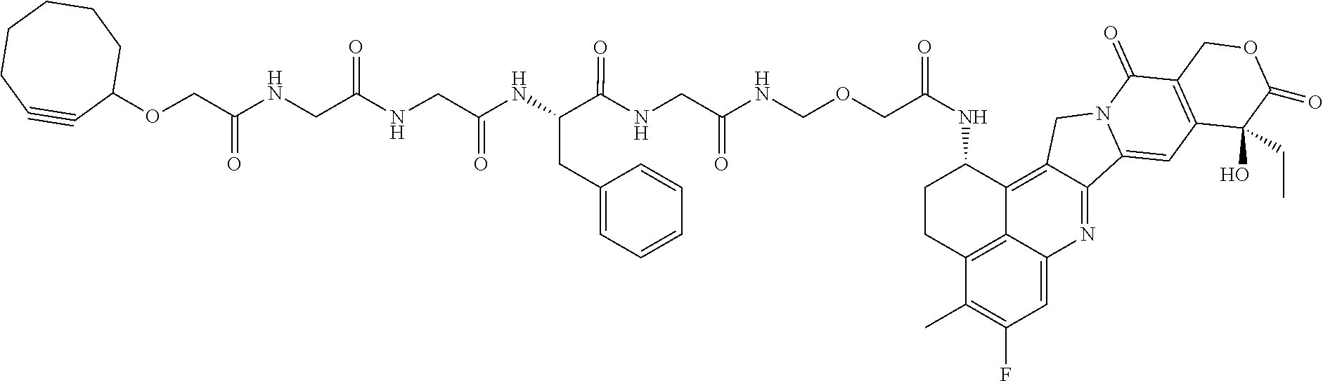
C1(NC(=O)COCNC(CNC(C(NC(=O)CNC(CNC(COC2C#CCCCCC2)=O)=O)CC2=CC=CC=C2)=O)=O)CCC2=C3C1=C1C(=NC3=CC(F)=C2C)C2=CC3=C(C(=O)N2C1)COC(=O)C3(O)CC
